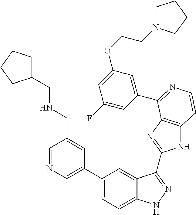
C1(C2=CN=CC(CNCC3CCCC3)=C2)=CC=C2C(=C1)C(C1=NC3=C(N1)C=CN=C3C1=CC(OCCN3CCCC3)=CC(F)=C1)=NN2
